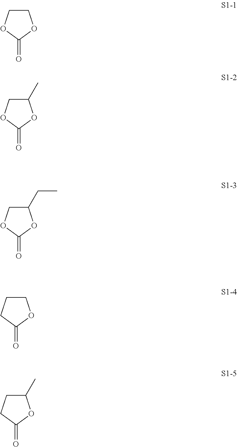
C1COC(=O)O1.C1(C)COC(=O)O1.C1(CC)COC(=O)O1.C1CCC(=O)O1.C1(C)CCC(=O)O1
